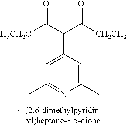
O=C(C(C([CH2CH3])=O)C1=CC(C)=NC(C)=C1)[H3CH2C]
